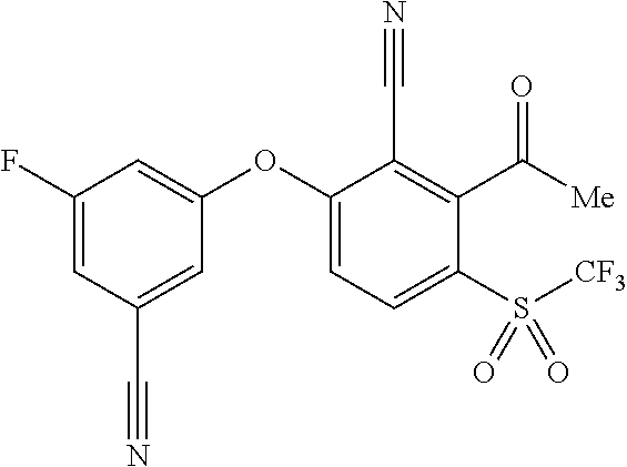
C1(F)=CC(C#N)=CC(OC2=CC=C(S([CF3])(=O)=O)C(C([Me])=O)=C2C#N)=C1
